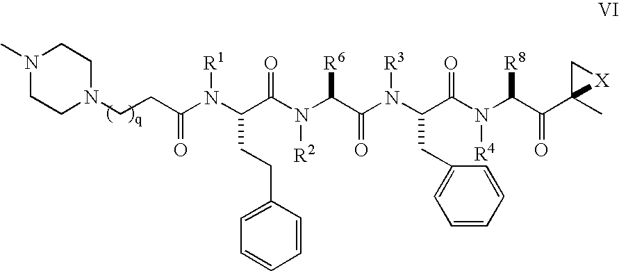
C(CC(N(C(C(N(C(C(N(C(C(N(C(C(C1(C)[X]C1)=O)[R8])[R4])=O)CC1=CC=CC=C1)[R3])=O)[R6])[R2])=O)CCC1=CC=CC=C1)[R1])=O)N1CCN(C)CC1
